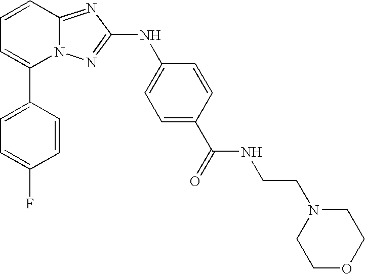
C1(C2=CC=CC3=NC(NC4=CC=C(C(NCCN5CCOCC5)=O)C=C4)=NN23)=CC=C(F)C=C1
